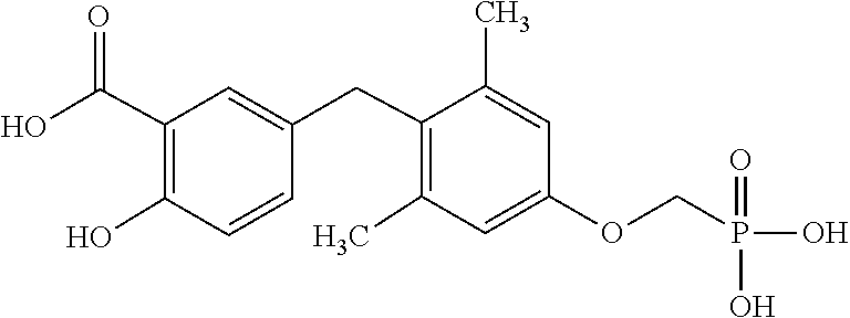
C1(CC2=CC(C(O)=O)=C(O)C=C2)=C(C)C=C(OCP(=O)(O)O)C=C1C
